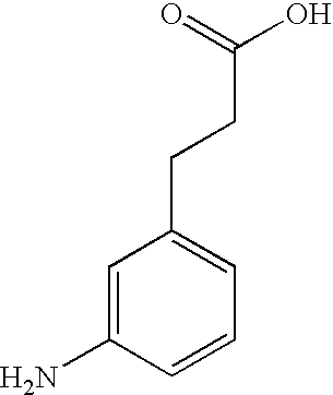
C1=C(N)C=CC=C1CCC(O)=O
